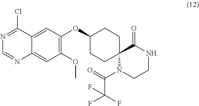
C1(OC2=C(OC)C=C3C(=C2)C(Cl)=NC=N3)CCC2(CC1)N(C(=O)C(F)(F)F)CC[NH]C2=O
